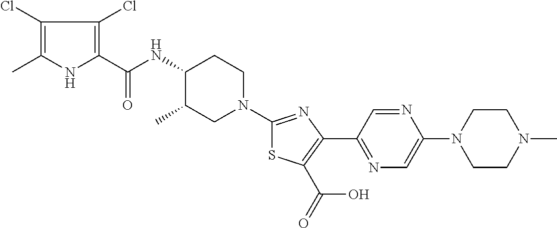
C1(Cl)=C(C)NC(C(NC2C(C)CN(C3=NC(C4=NC=C(N5CCN(C)CC5)N=C4)=C(C(=O)O)S3)CC2)=O)=C1Cl
